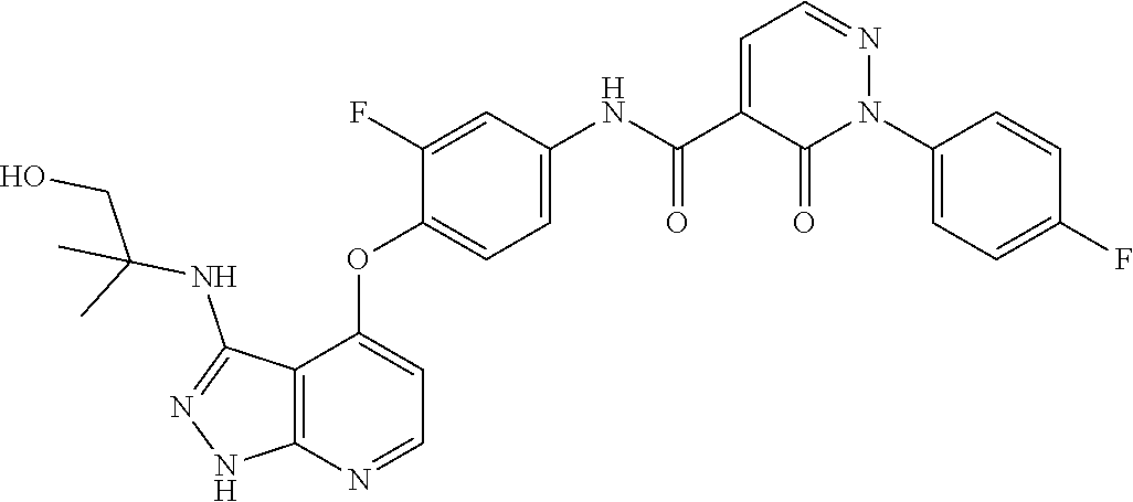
C12=C(N=CC=C1OC1=CC=C(NC(C3=CC=NN(C4=CC=C(F)C=C4)C3=O)=O)C=C1F)NN=C2NC(CO)(C)C
